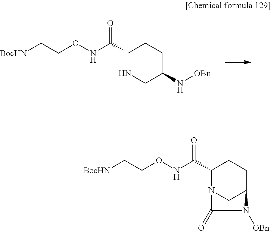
C1(C(NOCC[BocHN])=O)NCC(N[OBn])CC1.C1(C(NOCC[BocHN])=O)N2CC(CC1)N([OBn])C2=O
